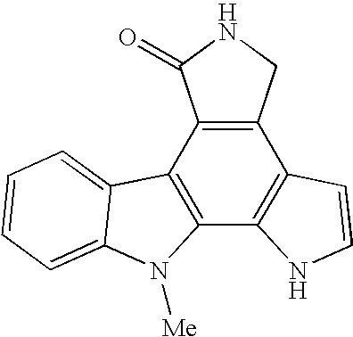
C12=C(C3=C(C4=C1NC=C4)CNC3=O)C1=CC=CC=C1N2[Me]
